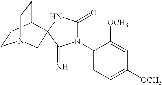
C1CC2CCN1CC21NC(=O)N(C2=CC=C([OCH3])C=C2[OCH3])C1=N
